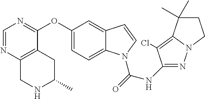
O(C1=CC=C2C(=C1)C=CN2C(=O)NC1=NN2C(=C1Cl)C(C)(C)CC2)C1=NC=NC2=C1CC(C)NC2
